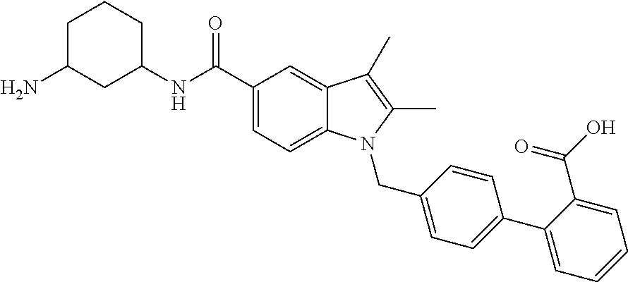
C1(NC(C2=CC=C3C(=C2)C(C)=C(C)N3CC2=CC=C(C3=CC=CC=C3C(=O)O)C=C2)=O)CCCC(N)C1
